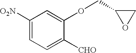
C1([O2N])=CC=C([CHO])C(OCC2OC2)=C1
